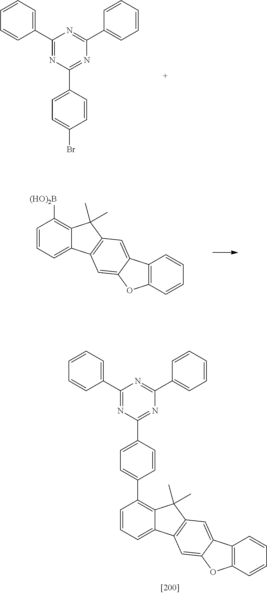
C1(C2=CC=CC=C2)=NC(C2=CC=C(Br)C=C2)=NC(C2=CC=CC=C2)=N1.C1=CC=C2C(=C1[(HO)2B])C(C)(C)C1=C2C=C2C(=C1)C1=C(O2)C=CC=C1.C1=CC=C2C(=C1C1=CC=C(C3=NC(C4=CC=CC=C4)=NC(C4=CC=CC=C4)=N3)C=C1)C(C)(C)C1=C2C=C2C(=C1)C1=C(O2)C=CC=C1
